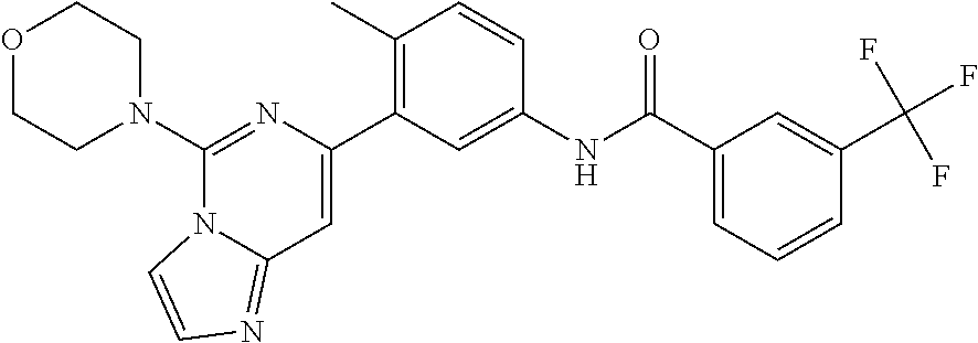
O1CCN(C2=NC(C3=C(C)C=CC(NC(C4=CC=CC(C(F)(F)F)=C4)=O)=C3)=CC3=NC=CN23)CC1
